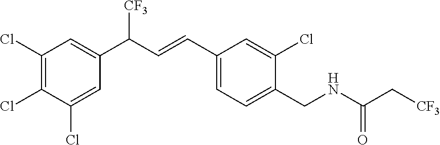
C1(Cl)=C(Cl)C(Cl)=CC(C(C=CC2=CC=C(CNC(C[CF3])=O)C(Cl)=C2)[CF3])=C1
